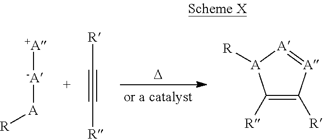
[D].[+A][-A][A][R].[R]C#C[R].C1([R])=C([R])[A]=[A][A]1[R]
